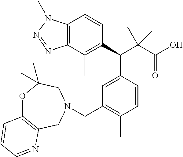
C1(C(C(C(O)=O)(C)C)C2=CC(CN3CC4=C(OC(C)(C)C3)C=CC=N4)=C(C)C=C2)=C(C)C2=C(C=C1)N(C)N=N2
